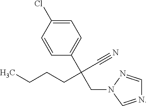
C1=C(Cl)C=CC(C(CN2C=NC=N2)(C#N)CCCC)=C1
